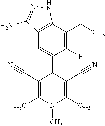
C12=C(C(CC)=C(F)C(C3C(C#N)=C(C)N(C)C(C)=C3C#N)=C1)NN=C2N
